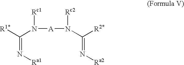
N([A]N(C([R2*])=N[Ra2])[Rc2])([Rc1])C([R1*])=N[Ra1]
